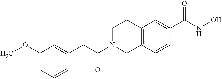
C(C(N1CC2=C(CC1)C=C(C(NO)=O)C=C2)=O)C1=CC(OC)=CC=C1
